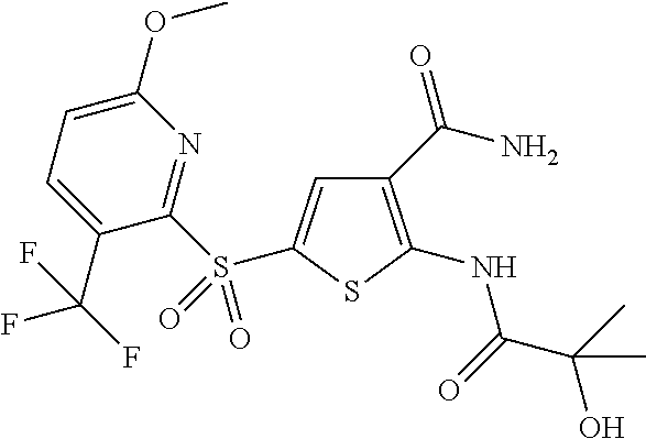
C1(C(N)=O)=C(NC(C(C)(O)C)=O)SC(S(C2=NC(OC)=CC=C2C(F)(F)F)(=O)=O)=C1
